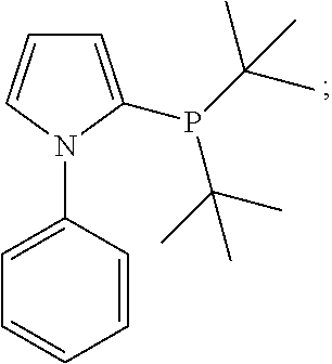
C1=C(P(C(C)(C)C)C(C)(C)C)N(C2=CC=CC=C2)C=C1
